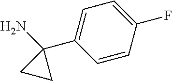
C1(C2(N)CC2)=CC=C(F)C=C1
